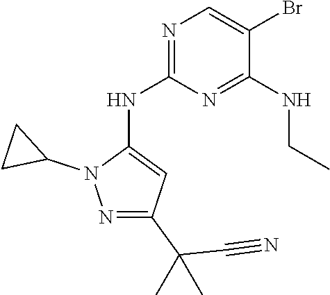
C(C(C1=NN(C2CC2)C(NC2=NC=C(Br)C(NCC)=N2)=C1)(C)C)#N
